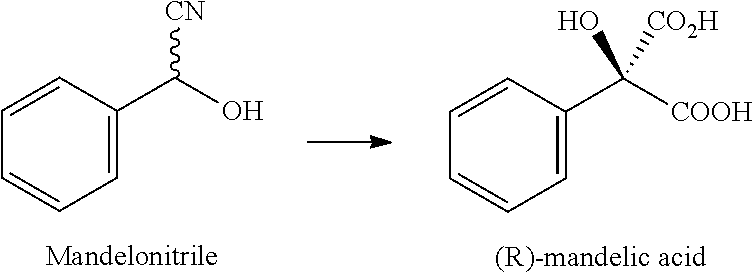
C1=CC(C(O)[CN])=CC=C1.C1=CC(C([COOH])(O)[CO2H])=CC=C1
